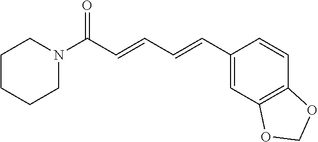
C1CCCN(C(C=CC=CC2=CC3=C(C=C2)OCO3)=O)C1
